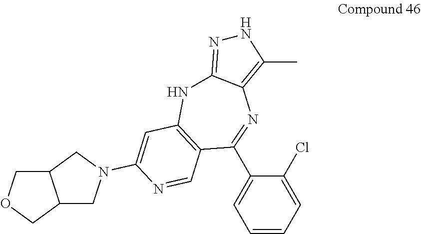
C1=CC=C(Cl)C(C2=NC3=C(C)NN=C3NC3=C2C=NC(N2CC4C(C2)COC4)=C3)=C1
